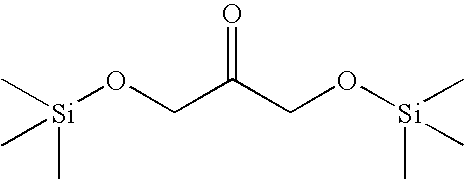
C[Si](OCC(CO[Si](C)(C)C)=O)(C)C
